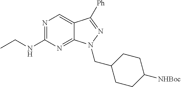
N1=C(NCC)N=C2C(=C1)C([Ph])=NN2CC1CCC([NHBoc])CC1
